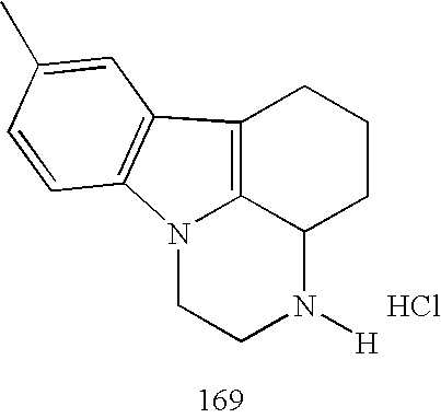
N12CCN([H])C3C1=C(CCC3)C1=C2C=CC(C)=C1.Cl
